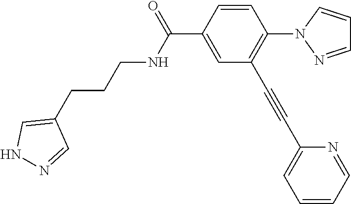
C1=CC(C(=O)NCCCC2=CNN=C2)=CC(C#CC2=CC=CC=N2)=C1N1N=CC=C1
